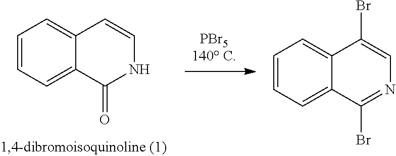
C1=CC=C2C(=C1)C=CNC2=O.C1=CC=C2C(=C1)C(Br)=CN=C2Br
